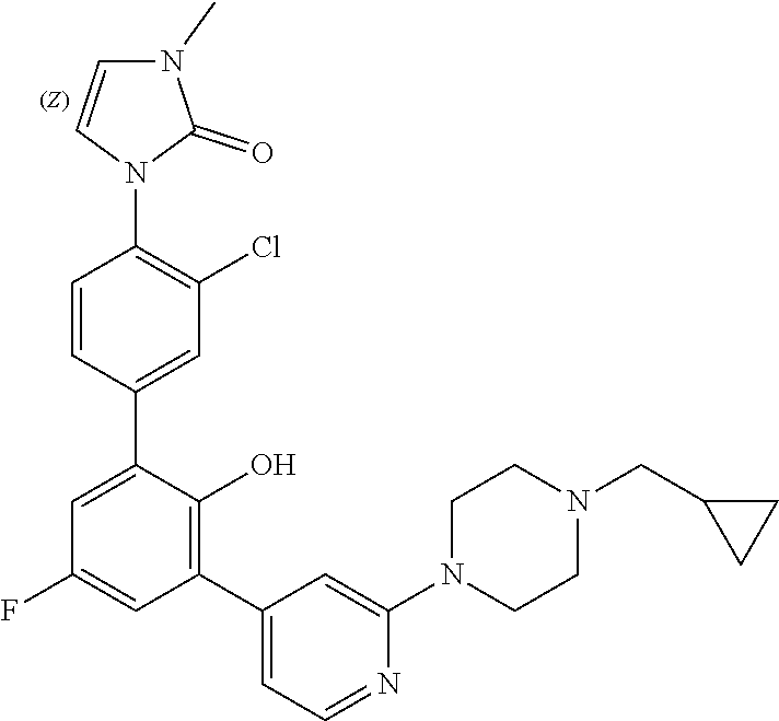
C1(C2=C(O)C(C3=CC(Cl)=C(N4C(=O)N(C)C=C4)C=C3)=CC(F)=C2)=CC=NC(N2CCN(CC3CC3)CC2)=C1
